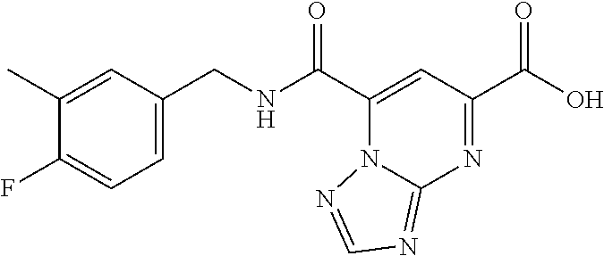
C(NC(C1=CC(C(O)=O)=NC2=NC=NN12)=O)C1=CC=C(F)C(C)=C1
